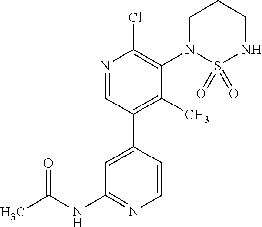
N1=CC(C2=CC(NC(C)=O)=NC=C2)=C(C)C(N2S(=O)(=O)NCCC2)=C1Cl
